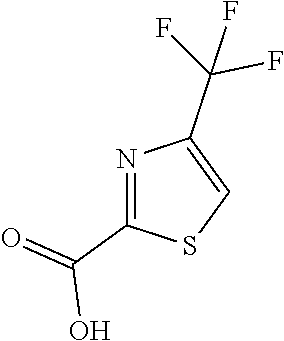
C1(C(F)(F)F)=CSC(C(O)=O)=N1
